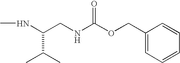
CNC(C(C)C)CNC(OCC1=CC=CC=C1)=O
